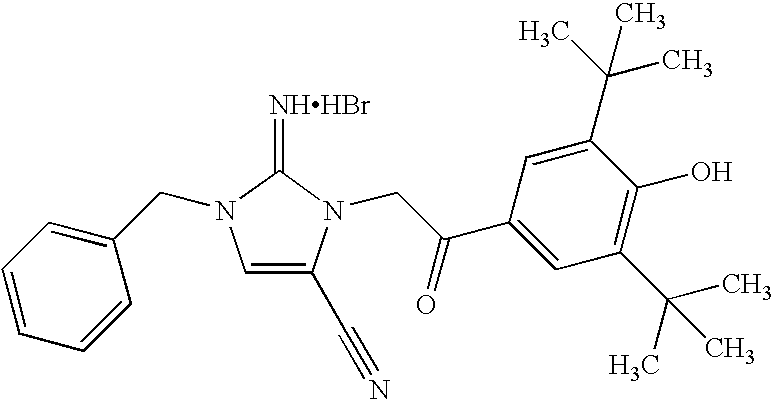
[NHHBr]=C1N(CC2=CC=CC=C2)C=C(C#N)N1CC(C1=CC(C(C)(C)C)=C(O)C(C(C)(C)C)=C1)=O
